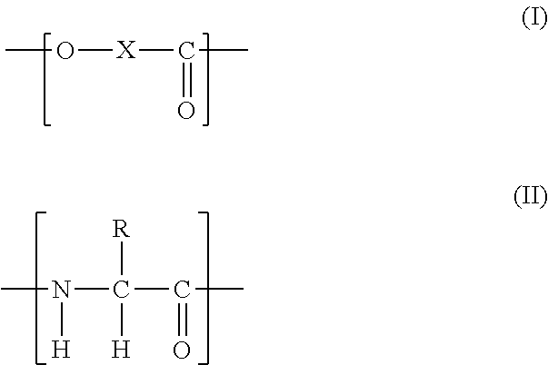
CO[X]C(=O)C.CN(C(C(=O)C)([R])[H])[H]
